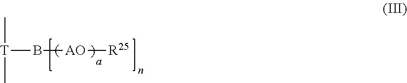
C[T](C)B[AO][R25]
